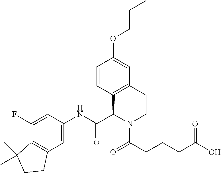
O(CCC)C1=CC2=C(C=C1)C(C(=O)NC1=CC3=C(C(F)=C1)C(C)(C)CC3)N(C(=O)CCCC(=O)O)CC2
